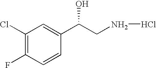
C1(Cl)=C(F)C=CC(C(CNCl)O)=C1
